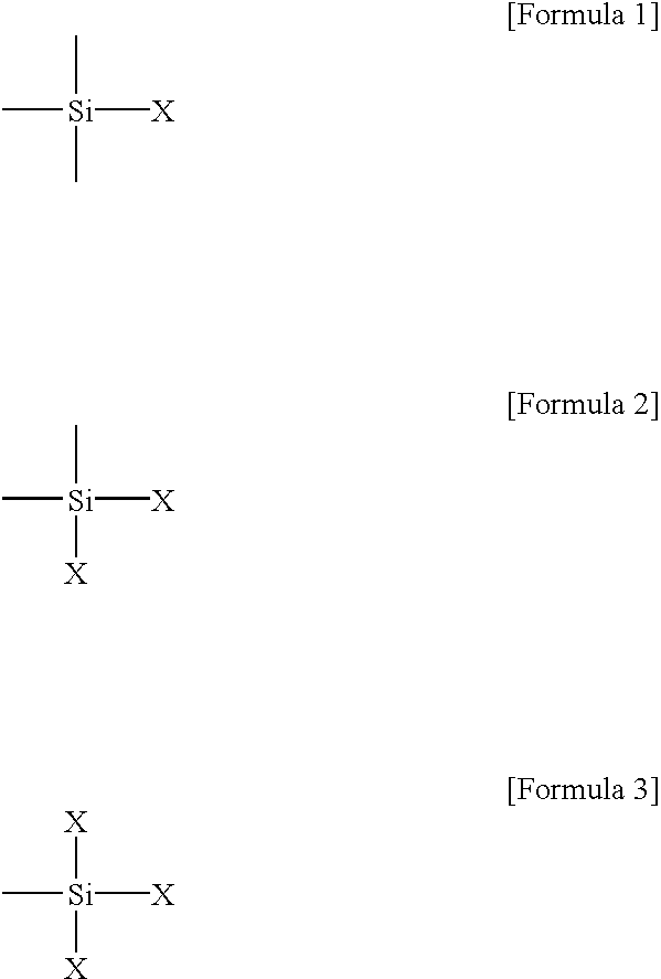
C[Si]([X])(C)C.C[Si]([X])(C)[X].C[Si]([X])([X])[X]
